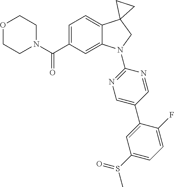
C(C1=CC=C2C(=C1)N(C1=NC=C(C3=CC(S(C)=O)=CC=C3F)C=N1)CC21CC1)(=O)N1CCOCC1
